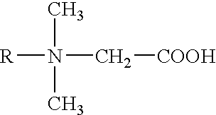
[R]N(C[COOH])(C)C
